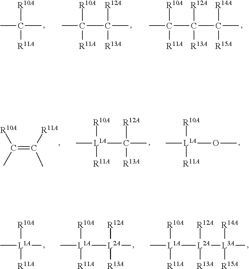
CC([R10A])(C)[R11A].CC([R10A])([R11A])C([R12A])(C)[R13A].CC([R10A])([R11A])C([R12A])([R13A])C([R14A])(C)[R15A].C([R10A])(=C([R11A])C)C.C[L1A]([R10A])([R11A])C([R12A])(C)[R13A].C[L1A]([R10A])([R11A])OC.C[L1A]([R10A])([R11A])C.C[L1A]([R10A])([R11A])[L2A]([R12A])(C)[R13A].[L1A]([R10A])([R11A])([L2A]([R12A])([R13A])[L3A]([R14A])(C)[R15A])C
